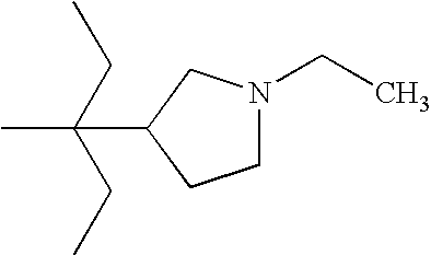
CC(C1CCN(CC)C1)(CC)CC
